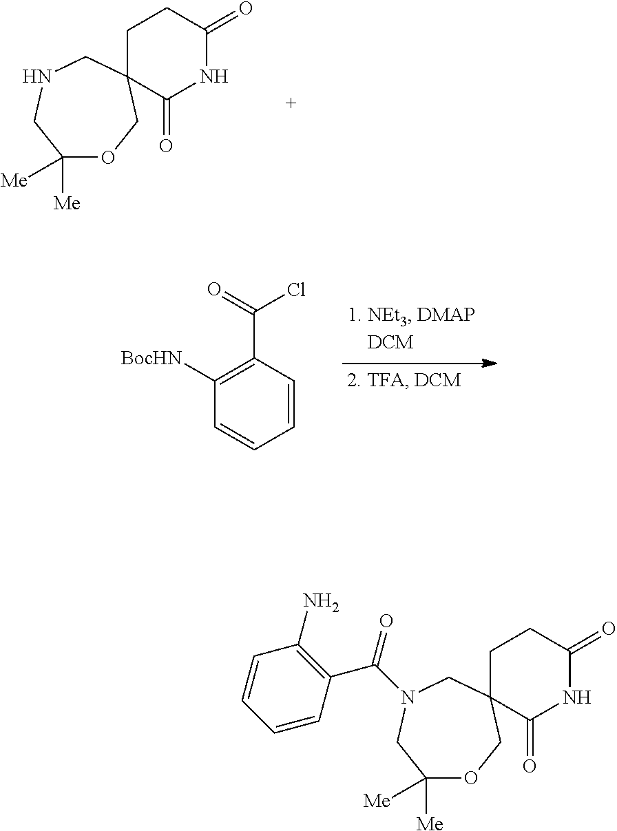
C1([Me])([Me])OCC2(CNC1)C(=O)NC(=O)CC2.C1=CC(C(Cl)=O)=C([BocHN])C=C1.C1([Me])([Me])OCC2(CN(C(=O)C3=C(N)C=CC=C3)C1)C(=O)NC(=O)CC2
